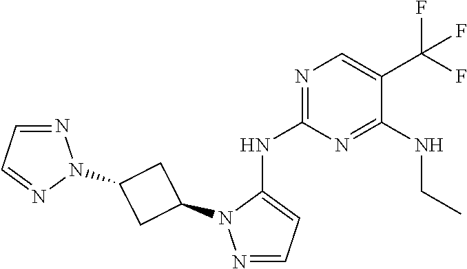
N1(C2CC(N3N=CC=N3)C2)N=CC=C1NC1=NC=C(C(F)(F)F)C(NCC)=N1
